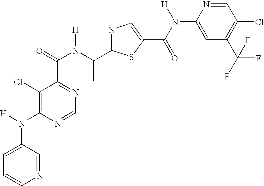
ClC1=C(N(C2=CC=CN=C2)[H])N=CN=C1C(N(C(C1=NC=C(C(N(C2=CC(C(F)(F)F)=C(Cl)C=N2)[H])=O)S1)C)[H])=O
